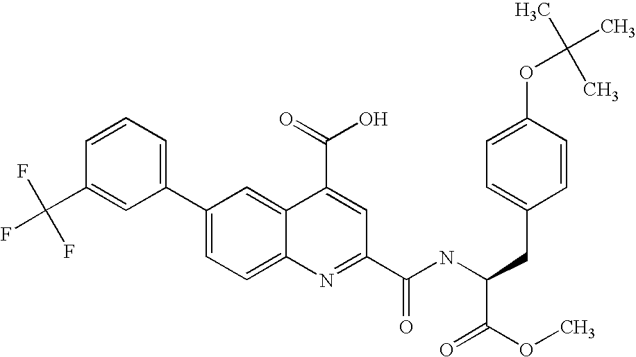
C1(C2=CC=CC(C(F)(F)F)=C2)=CC=C2C(=C1)C(C(=O)O)=CC(C(NC(CC1=CC=C(OC(C)(C)C)C=C1)C(=O)OC)=O)=N2
